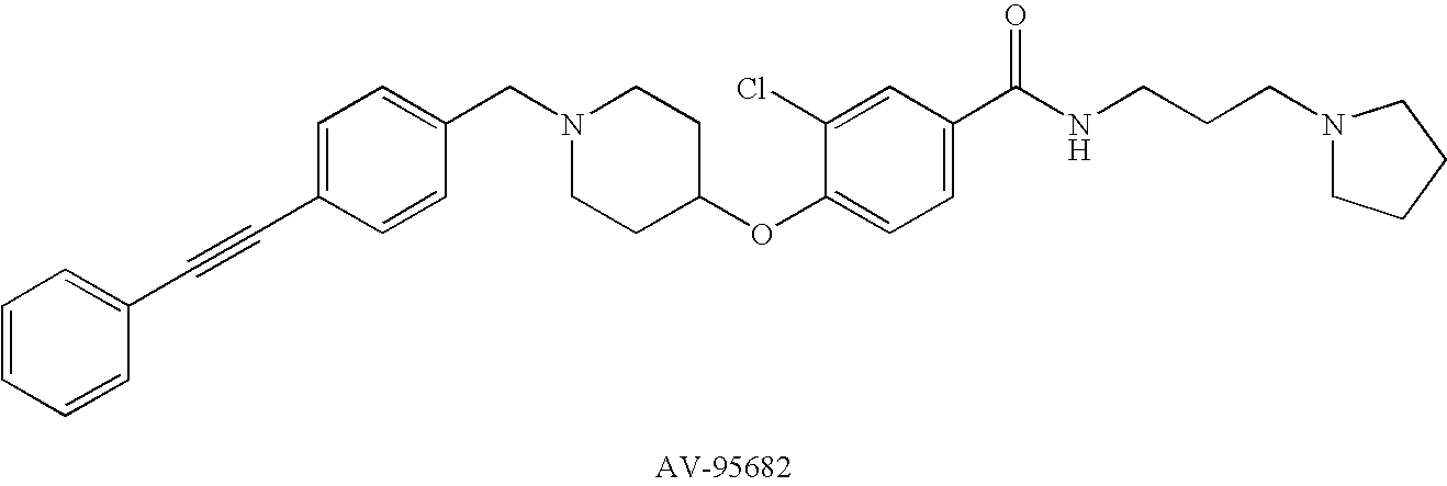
C1=CC=CC(C#CC2=CC=C(CN3CCC(OC4=CC=C(C(NCCCN5CCCC5)=O)C=C4Cl)CC3)C=C2)=C1
